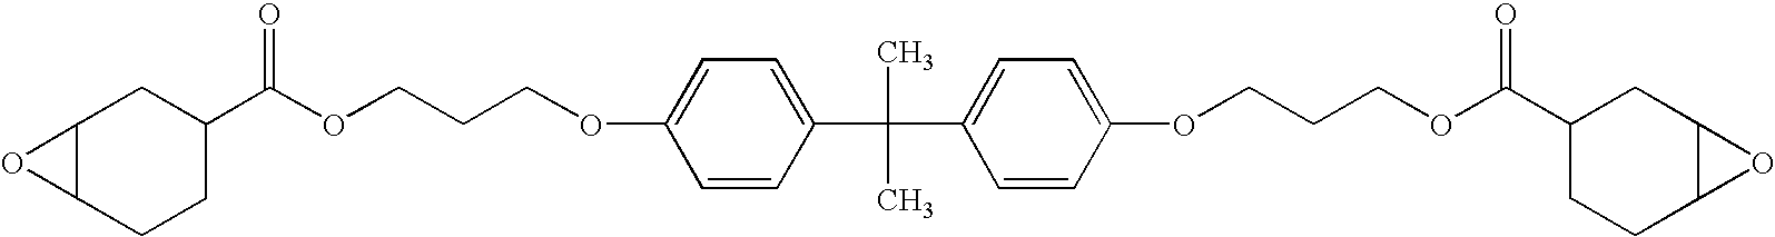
C12C(O1)CC(C(OCCCOC1=CC=C(C(C)(C)C3=CC=C(OCCCOC(C4CCC5C(C4)O5)=O)C=C3)C=C1)=O)CC2
